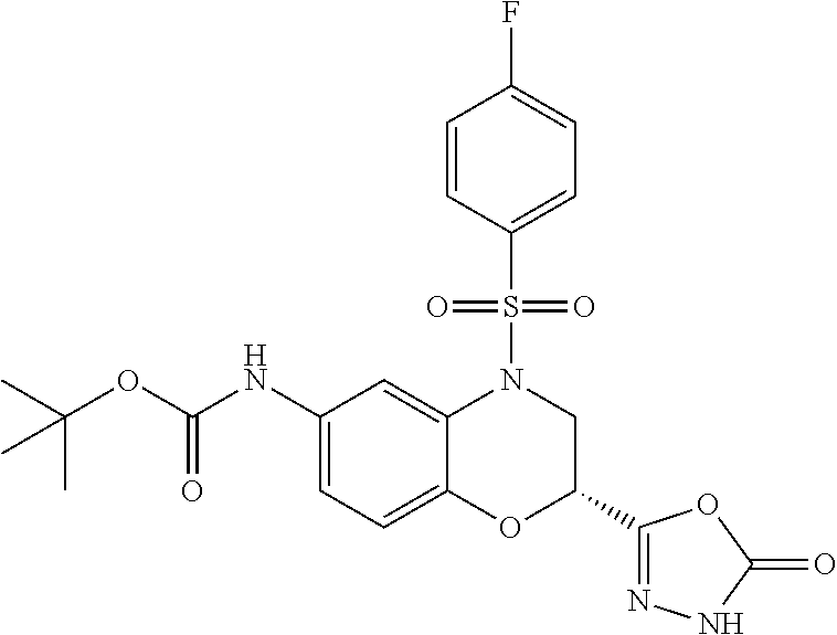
C1(NC(OC(C)(C)C)=O)=CC=C2C(=C1)N(S(=O)(=O)C1=CC=C(F)C=C1)CC(C1=NNC(=O)O1)O2
